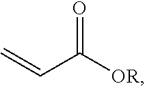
O=C([OR])C=C
